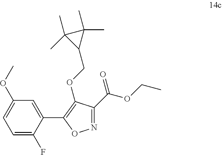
C1=C(F)C(C2=C(OCC3C(C)(C)C3(C)C)C(C(=O)OCC)=NO2)=CC(OC)=C1
